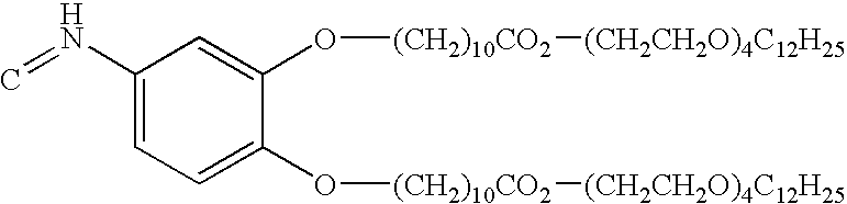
C1(N=C)=CC=C(O[(CH2)10CO2][(CH2CH2O)4C12H25])C(O[(CH2)10CO2][(CH2CH2O)4C12H25])=C1
